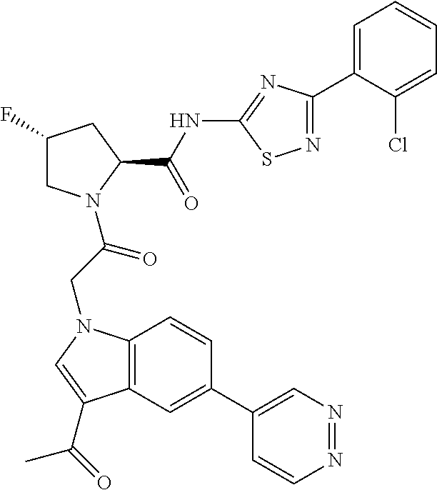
C1(C2=CC3=C(C=C2)N(CC(=O)N2CC(F)CC2C(NC2=NC(C4=CC=CC=C4Cl)=NS2)=O)C=C3C(=O)C)=CN=NC=C1
